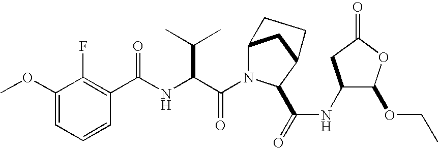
C1=CC=C(OC)C(F)=C1C(NC(C(N1C2CC(C1C(=O)NC1C(OCC)OC(=O)C1)CC2)=O)C(C)C)=O
